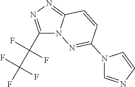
C(C1=NN=C2N1N=C(N1C=NC=C1)C=C2)(C(F)(F)F)(F)F
